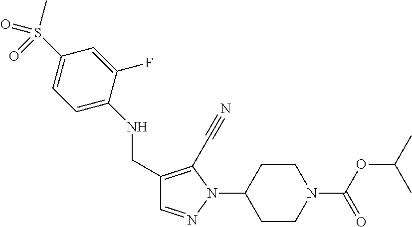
C(C1=C(C#N)N(C2CCN(C(OC(C)C)=O)CC2)N=C1)NC1=CC=C(S(=O)(C)=O)C=C1F
